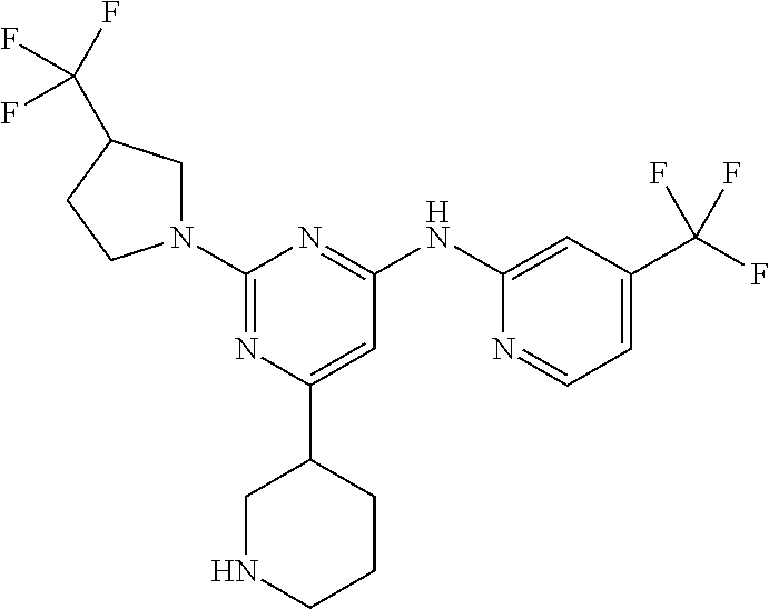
N1=C(N2CC(C(F)(F)F)CC2)N=C(NC2=CC(C(F)(F)F)=CC=N2)C=C1C1CNCCC1
